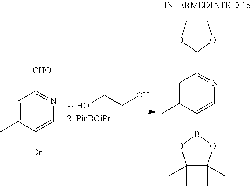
C1=C(C)C(Br)=CN=C1[CHO].OCCO.C1=C(C)C(B2OC(C)(C)C(C)(C)O2)=CN=C1C1OCCO1
